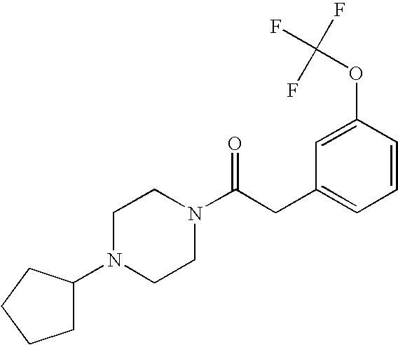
C(CC1=CC=CC(OC(F)(F)F)=C1)(=O)N1CCN(C2CCCC2)CC1
